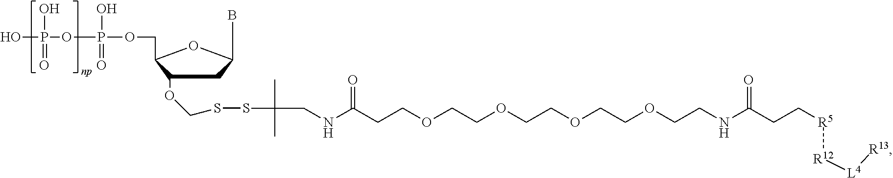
C1(OCSSC(C)(C)CNC(CCOCCOCCOCCOCCNC(=O)CC[R5][R12][L4][R13])=O)CC(B)OC1COP(O)(=O)OP(O)(=O)O
